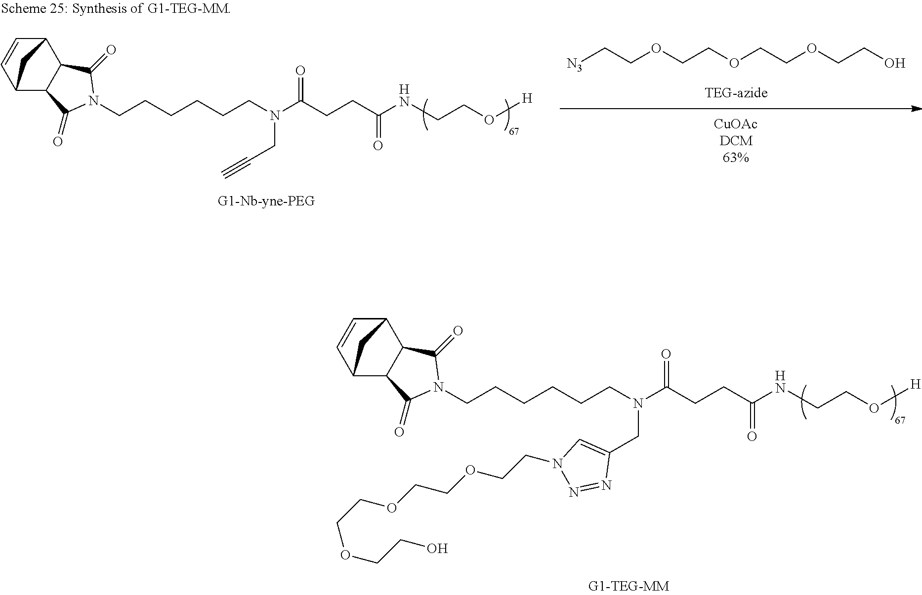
C12C3C=CC(C1C(=O)N(CCCCCCN(CC1=CN(CCOCCOCCOCCO)N=N1)C(CCC(=O)NCCO[H])=O)C2=O)C3.[N3]CCOCCOCCOCCO.C12C3C=CC(C1C(=O)N(CCCCCCN(CC#C)C(CCC(=O)NCCO[H])=O)C2=O)C3
